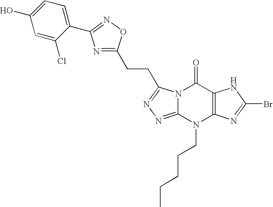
N12C(=NN=C1CCC1=NC(C3=CC=C(O)C=C3Cl)=NO1)N(CCCCC)C1=C(C2=O)NC(Br)=N1
